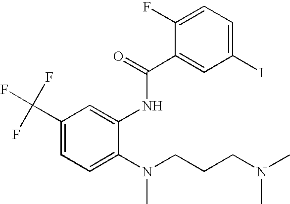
FC(C1=CC=C(N(CCCN(C)C)C)C(NC(C2=CC(I)=CC=C2F)=O)=C1)(F)F
